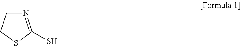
N1=C(S)SCC1
